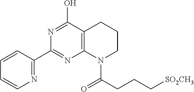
C1=CC(C2=NC3=C(C(O)=N2)CCCN3C(=O)CCC[SO2CH3])=NC=C1
